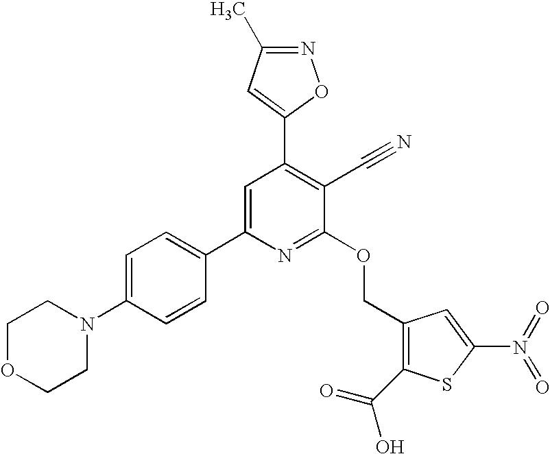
C1OCCN(C2=CC=C(C3=CC(C4=CC(C)=NO4)=C(C#N)C(OCC4=C(C(=O)O)SC(N(=O)=O)=C4)=N3)C=C2)C1
